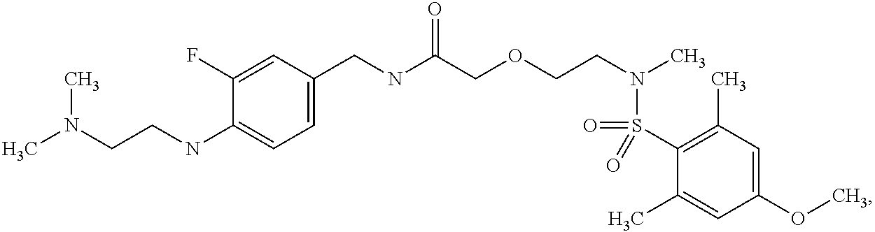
C1(CNC(COCCN(C)S(=O)(=O)C2=C(C)C=C(OC)C=C2C)=O)=CC=C(NCCN(C)C)C(F)=C1
